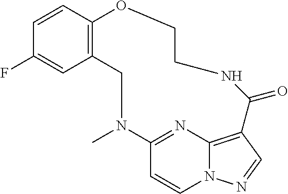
C12=C(C=CC(F)=C1)OCCNC(=O)C1=C3N(C=CC(=N3)N(C)C2)N=C1
